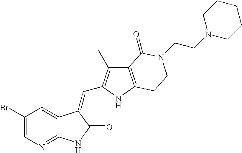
C1=C(Br)C=C2C(=N1)NC(=O)C2=CC1=C(C)C2=C(N1)CCN(CCN1CCCCC1)C2=O
